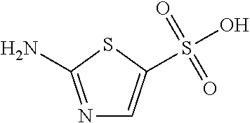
N1=C(N)SC(S(O)(=O)=O)=C1
